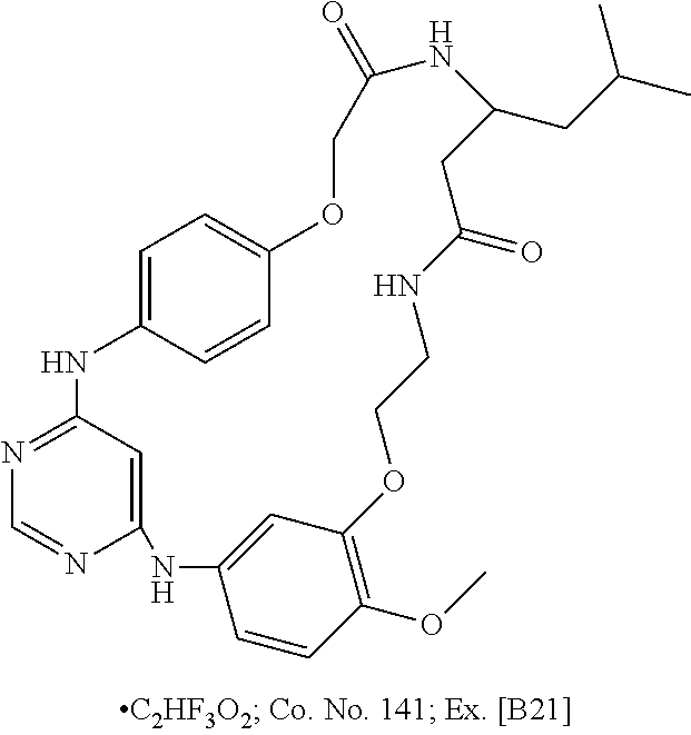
C12=CC(=NC=N1)NC1=CC=C(C=C1)OCC(=O)NC(CC(C)C)CC(=O)NCCOC1=C(OC)C=CC(=C1)N2
